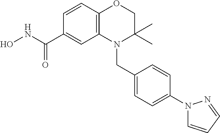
C1C(C)(C)N(CC2=CC=C(N3C=CC=N3)C=C2)C2=C(O1)C=CC(C(NO)=O)=C2
